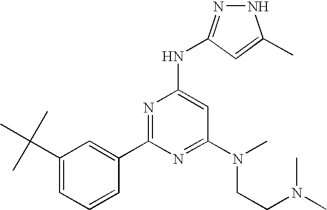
C1(C(C)(C)C)=CC=CC(C2=NC(NC3=NNC(C)=C3)=CC(N(CCN(C)C)C)=N2)=C1
